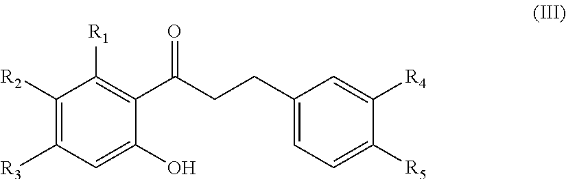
C1(CCC(C2=C([R1])C([R2])=C([R3])C=C2O)=O)=CC=C([R5])C([R4])=C1
